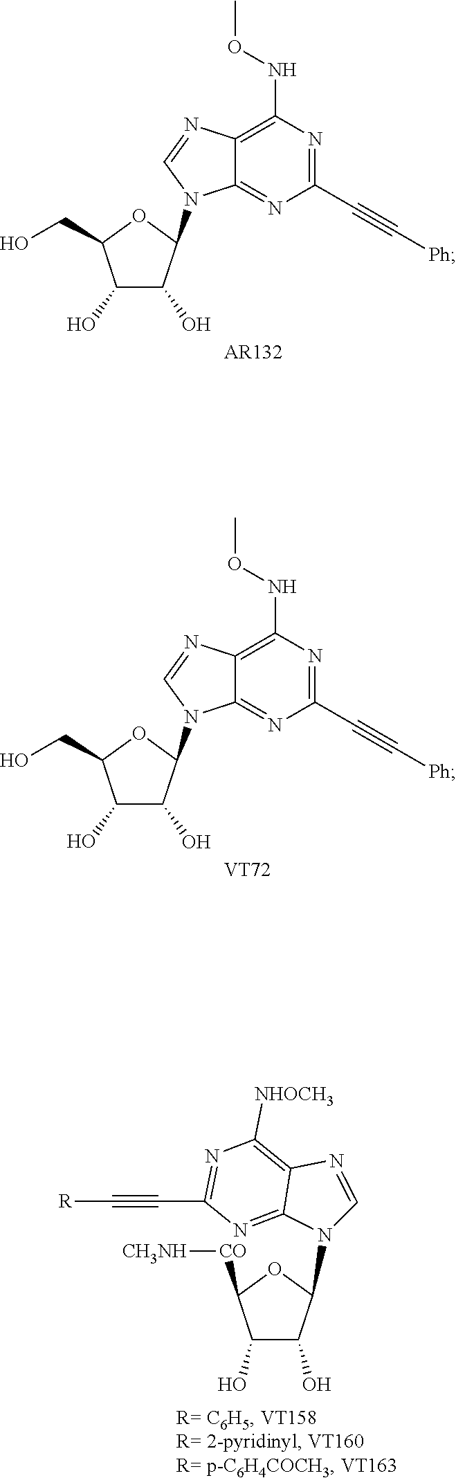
O(NC1=C2C(=NC(C#C[Ph])=N1)N(C1OC(CO)C(O)C1O)C=N2)C.[VT72].C1(O)C(O)C(N2C=NC3=C([NHOCH3])N=C(C#C[R])N=C23)OC1[CO][CH3NH].O(NC1=C2C(=NC(C#C[Ph])=N1)N(C1OC(CO)C(O)C1O)C=N2)C.[AR132]
